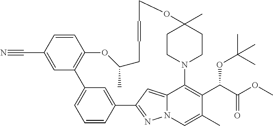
C1=CC(C#N)=CC2=C1OC(C)CC=CCOC1(C)CCN(C3=C(C(C(OC)=O)OC(C)(C)C)C(C)=CN4N=C(C5=CC2=CC=C5)C=C43)CC1
